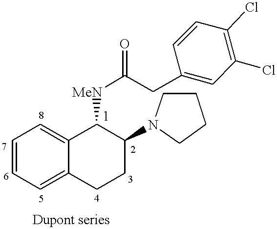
C1=CC=C2C(=C1)C([MeN]C(CC1=CC(Cl)=C(Cl)C=C1)=O)C(N1CCCC1)CC2
